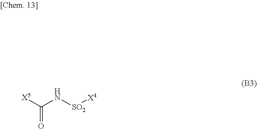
[X5]C(N[SO2][X4])=O
